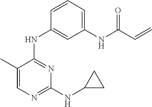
N(C1=NC(NC2CC2)=NC=C1C)C1=CC(NC(C=C)=O)=CC=C1
